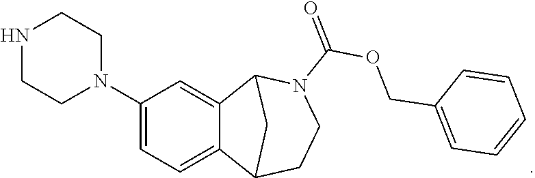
C1(N2CCNCC2)=CC=C2C(=C1)C1N(C(=O)OCC3=CC=CC=C3)CCC2C1
